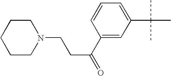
C1(C(CCN2CCCCC2)=O)=CC(C(C)(C)C)=CC=C1
